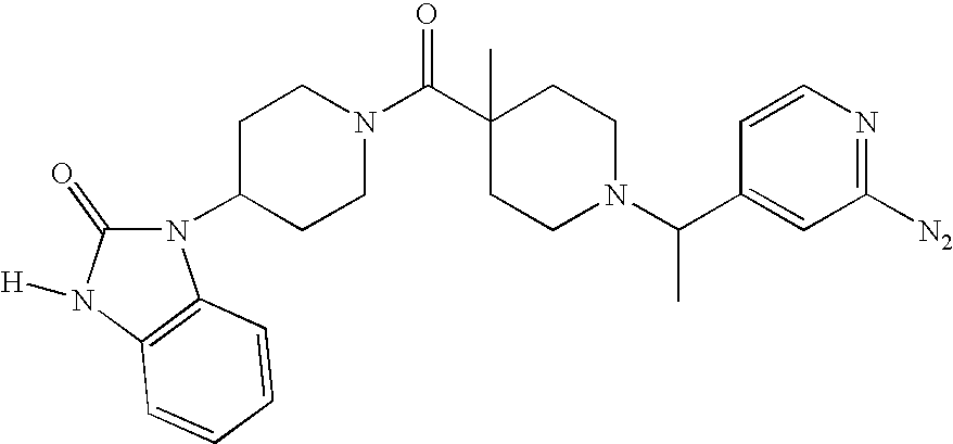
N1(C2CCN(C(=O)C3(C)CCN(C(C4=CC([N2])=NC=C4)C)CC3)CC2)C(=O)N([H])C2=C1C=CC=C2
